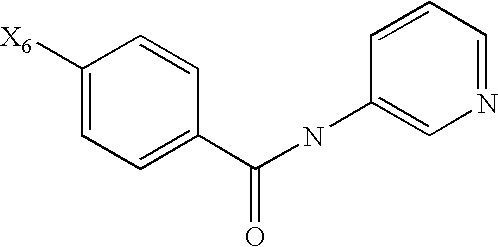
C1([X6])=CC=C(C(NC2=CN=CC=C2)=O)C=C1
